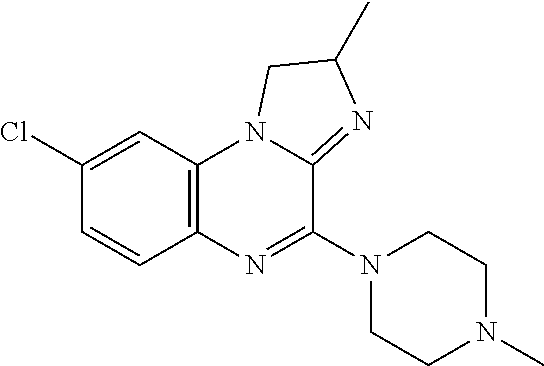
C1=CC2=C(C=C1Cl)N1C(=NC(C)C1)C(N1CCN(C)CC1)=N2
